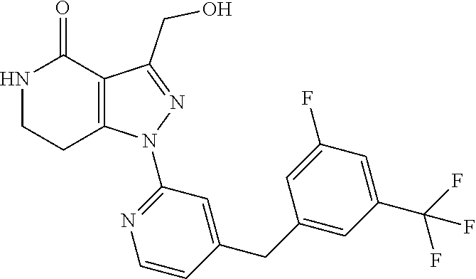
C12=C(C(CO)=NN1C1=NC=CC(CC3=CC(C(F)(F)F)=CC(F)=C3)=C1)C(=O)NCC2
